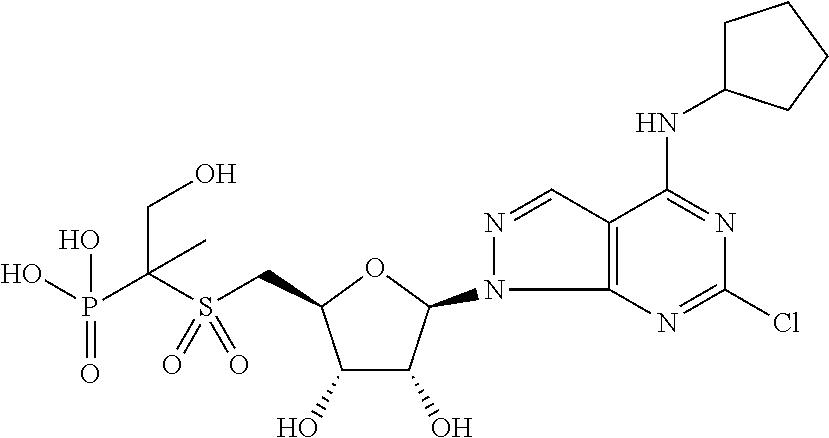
C1(O)C(O)C(N2N=CC3=C2N=C(Cl)N=C3NC2CCCC2)OC1CS(C(P(O)(=O)O)(CO)C)(=O)=O
